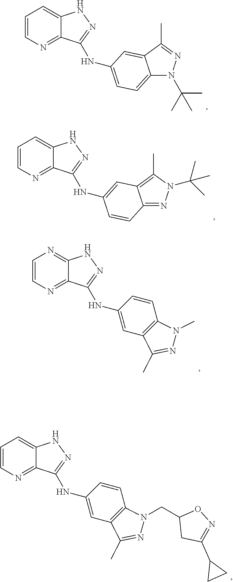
C1=CN=C2C(=C1)NN=C2NC1=CC=C2N(C(C)(C)C)N=C(C)C2=C1.C1=CN=C2C(=C1)NN=C2NC1=CC2=C(C)N(C(C)(C)C)N=C2C=C1.C1=CN=C2C(=N1)NN=C2NC1=CC2=C(C=C1)N(C)N=C2C.C1=CN=C2C(=C1)NN=C2NC1=CC2=C(C=C1)N(CC1CC(C3CC3)=NO1)N=C2C
